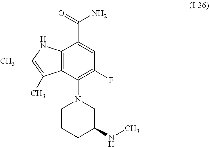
C12=C(C(N3CCCC(NC)C3)=C(F)C=C1C(=O)N)C(C)=C(C)N2
